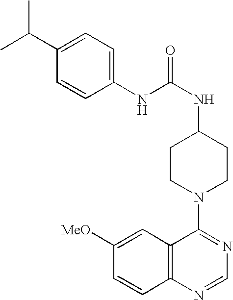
C1(NC(NC2CCN(C3=NC=NC4=C3C=C([MeO])C=C4)CC2)=O)=CC=C(C(C)C)C=C1
